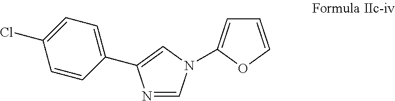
C1=C(Cl)C=CC(C2=CN(C3=CC=CO3)C=N2)=C1
